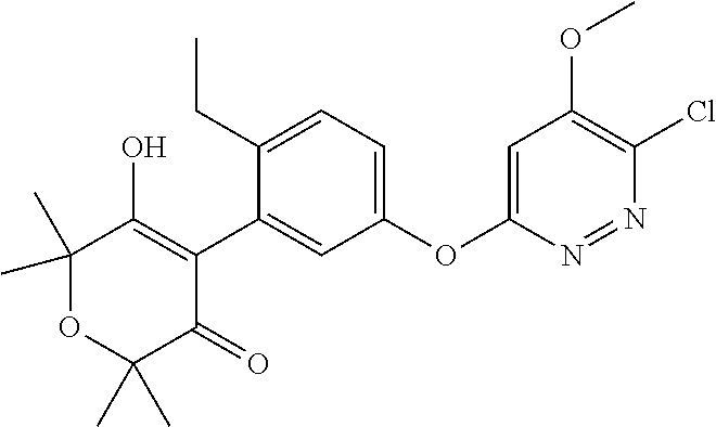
C1(C)(C)OC(C)(C)C(=O)C(C2=CC(OC3=CC(OC)=C(Cl)N=N3)=CC=C2CC)=C1O
